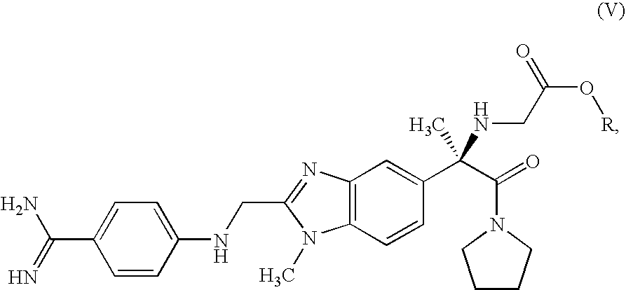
C1=C(C(=N)N)C=CC(NCC2=NC3=C(C=CC(C(C(N4CCCC4)=O)(NCC(O[R])=O)C)=C3)N2C)=C1
